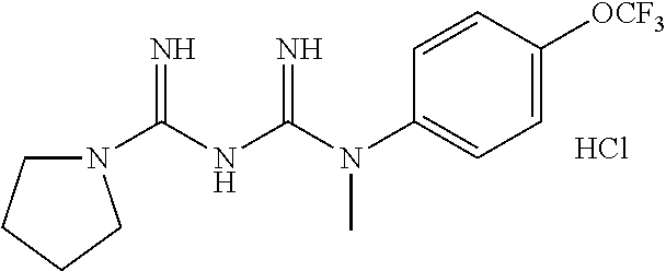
N1(C(NC(N(C2=CC=C([OCF3])C=C2)C)=N)=N)CCCC1.Cl
